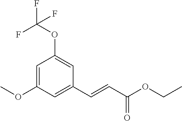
C1=C(OC)C=C(C=CC(OCC)=O)C=C1OC(F)(F)F
